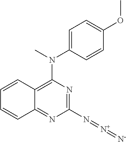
C12=C(N(C3=CC=C(OC)C=C3)C)N=C(N=[N+]=[N-])N=C1C=CC=C2
